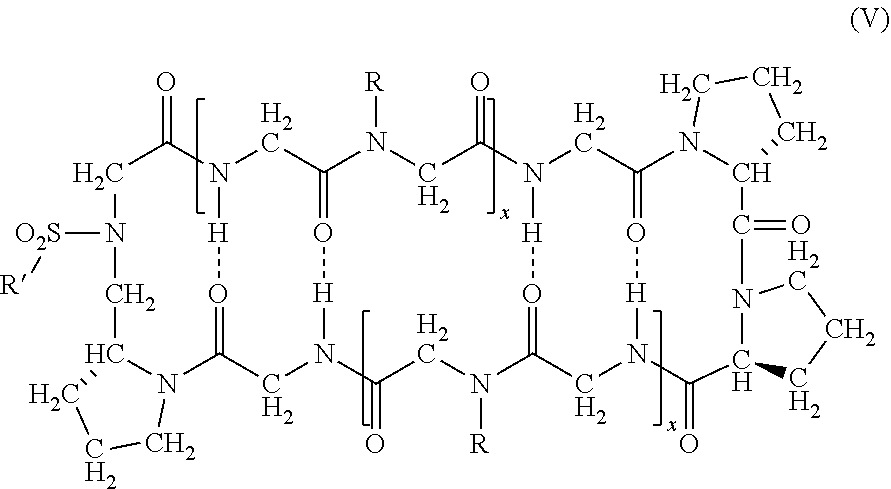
C1C(=O)N2CC3=O[H]N(CC(=O[H]2)N2C(CN1[O2S][R])CCC2)C(=O)CN([R])C1=O[H]N(C(=O)CN3[R])CC2=O[H]N(C1)C(=O)C1N(C(=O)C3N2CCC3)CCC1
